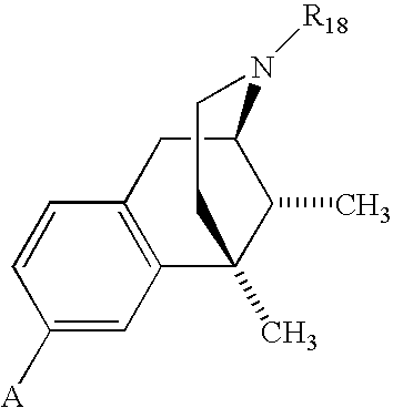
C1=C([A])C=CC2=C1C1(C)C(C)C(C2)N([R18])CC1
